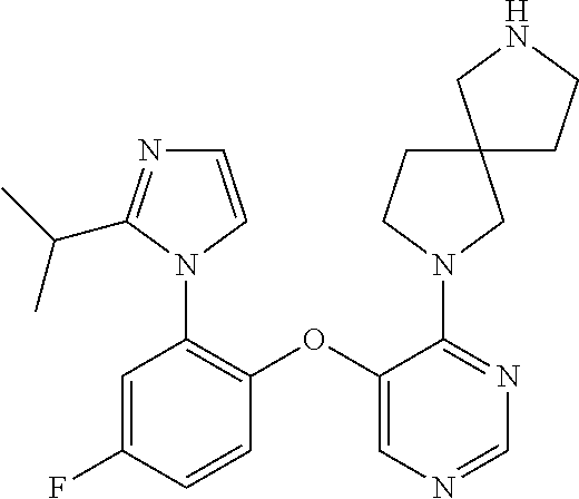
C1(OC2=CN=CN=C2N2CC3(CC2)CCNC3)=C(N2C=CN=C2C(C)C)C=C(F)C=C1
